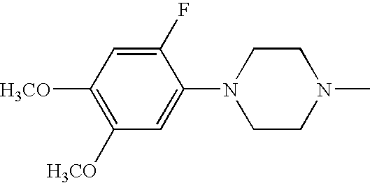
C1([H3CO])=C([H3CO])C=C(N2CCN(C)CC2)C(F)=C1
